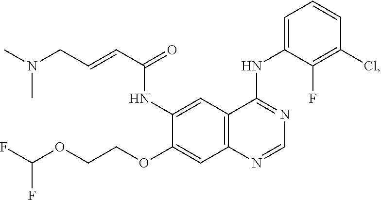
C12=C(N=CN=C1NC1=CC=CC(Cl)=C1F)C=C(OCCOC(F)F)C(NC(C=CCN(C)C)=O)=C2
